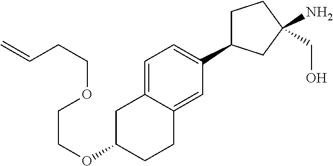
O(C1CCC2=CC(C3CCC(N)(CO)C3)=CC=C2C1)CCOCCC=C
